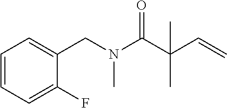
C1=CC=C(F)C(CN(C(C(C=C)(C)C)=O)C)=C1
